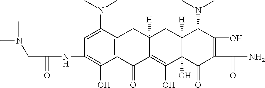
C1=C(N(C)C)C2=C(C(O)=C1NC(CN(C)C)=O)C(=O)C1=C(O)C3(O)C([H])(CC1([H])C2)C(N(C)C)C(O)=C(C(N)=O)C3=O
